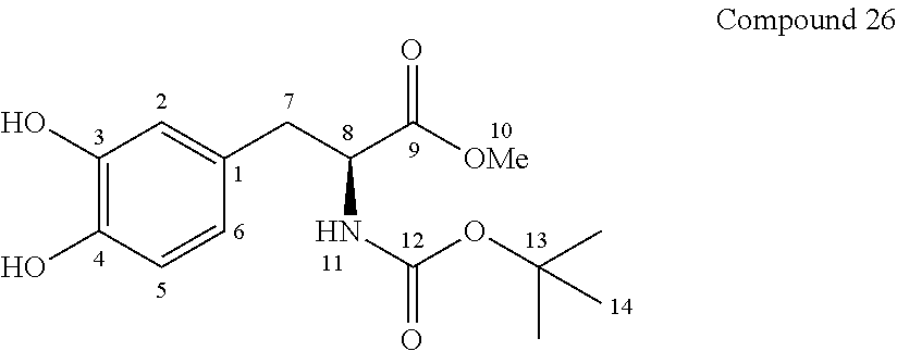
C1(O)=C(O)C=CC(CC(C([OMe])=O)NC(=O)OC(C)(C)C)=C1
